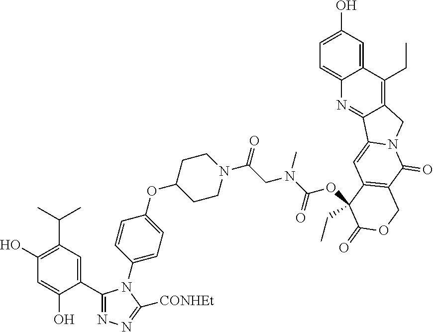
C1(C2=CC(C(C)C)=C(O)C=C2O)=NN=C([CONHEt])N1C1=CC=C(OC2CCN(C(=O)CN(C(=O)OC3(CC)C4=C(C(=O)N5C(=C4)C4=NC6=CC=C(O)C=C6C(CC)=C4C5)COC3=O)C)CC2)C=C1
